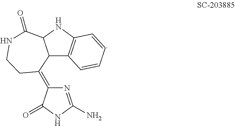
C12C3=C(NC1C(=O)NCCC2=C1N=C(N)NC1=O)C=CC=C3
